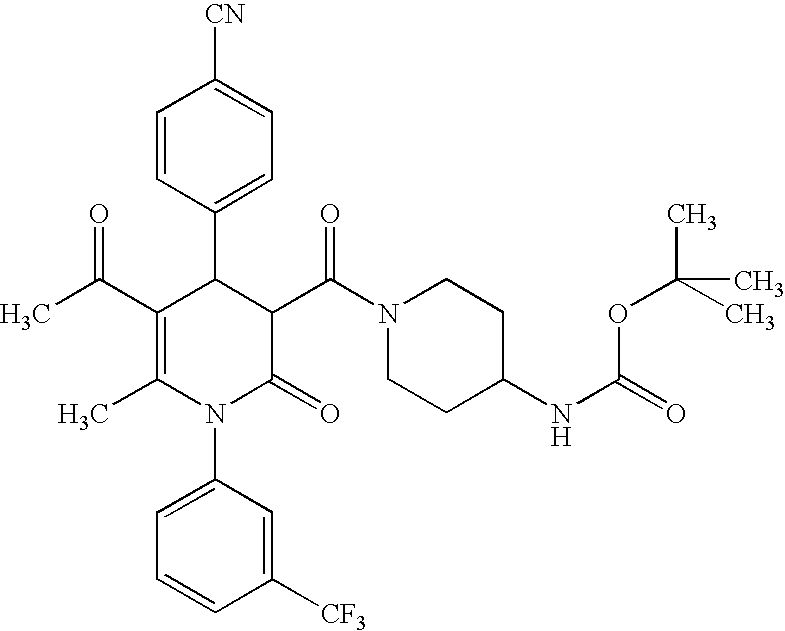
C1=CC(C2C(C(C)=O)=C(C)N(C3=CC=CC([CF3])=C3)C(=O)C2C(N2CCC(NC(OC(C)(C)C)=O)CC2)=O)=CC=C1[CN]
